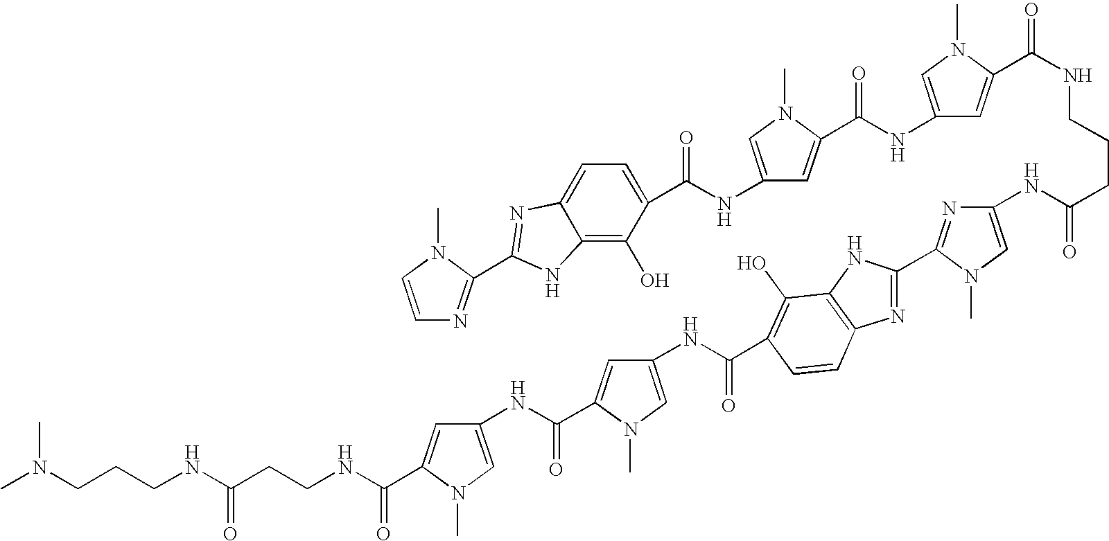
C(NC1=CN(C)C(C(NC2=CN(C)C(C(NCCCC(NC3=CN(C)C(C4=NC5=C(N4)C(O)=C(C(NC4=CN(C)C(C(NC6=CN(C)C(C(NCCC(NCCCN(C)C)=O)=O)=C6)=O)=C4)=O)C=C5)=N3)=O)=O)=C2)=O)=C1)(=O)C1=CC=C2C(=C1O)NC(C1=NC=CN1C)=N2
